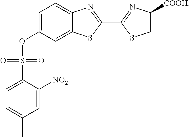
C1=C2C(=CC=C1OS(C1=CC=C(C)C=C1[NO2])(=O)=O)N=C(C1=NC([COOH])CS1)S2
